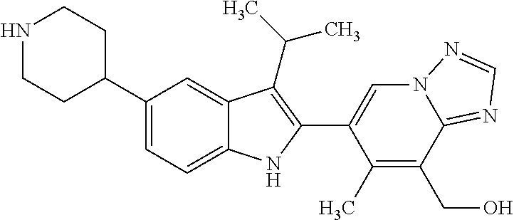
N1CCC(C2=CC=C3C(=C2)C(C(C)C)=C(C2=CN4C(=NC=N4)C(CO)=C2C)N3)CC1
